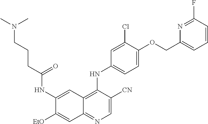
C1=C([CN])C(NC2=CC=C(OCC3=CC=CC(F)=N3)C(Cl)=C2)=C2C(=N1)C=C([EtO])C(NC(CCCN(C)C)=O)=C2
